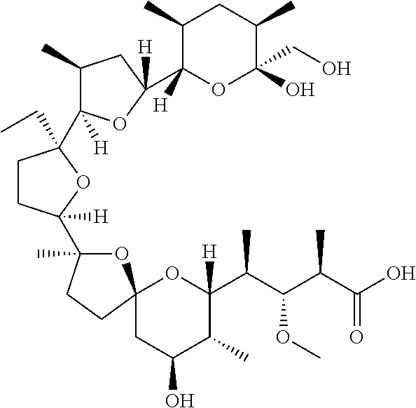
O1C(C2([H])CCC(C3([H])C(C)CC(C4([H])OC(O)(CO)C(C)CC4C)([H])O3)(CC)O2)(C)CCC12CC(O)C(C)C(C(C(C(C(O)=O)C)OC)C)([H])O2
